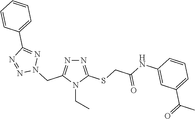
N1=C(SCC(NC2=CC(C(=O)C)=CC=C2)=O)N(CC)C(CN2N=C(C3=CC=CC=C3)N=N2)=N1
